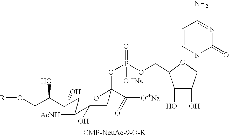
C1(C(C(CO[R])O)O)C([AcNH])C(O)CC(OP([O-+Na])(=O)OCC2C(O)C(O)C(N3C(=O)N=C(N)C=C3)O2)(C([O-+Na])=O)O1
